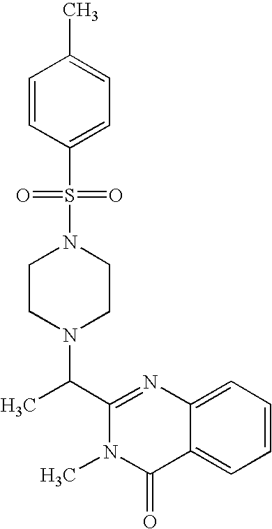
N1(S(C2=CC=C(C)C=C2)(=O)=O)CCN(C(C2=NC3=CC=CC=C3C(=O)N2C)C)CC1
